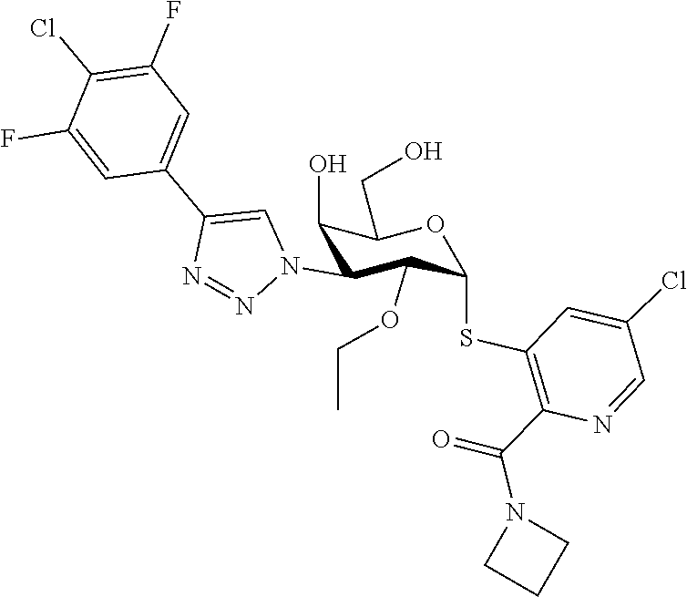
C1CN(C(=O)C2=C(SC3C(OCC)C(N4C=C(C5=CC(F)=C(Cl)C(F)=C5)N=N4)C(O)C(CO)O3)C=C(Cl)C=N2)C1
